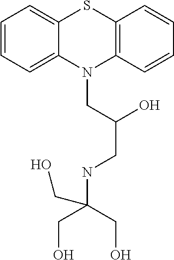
C1=CC=C2C(=C1)SC1=C(N2CC(CNC(CO)(CO)CO)O)C=CC=C1
